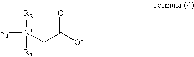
[R1][N+](CC([O-])=O)([R2])[R3]
